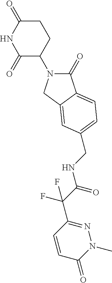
C1(=O)N(C2CCC(=O)NC2=O)CC2=CC(CNC(C(F)(C3=NN(C)C(=O)C=C3)F)=O)=CC=C12
